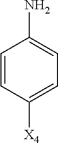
C1=CC([X4])=CC=C1N
